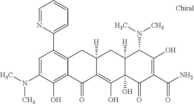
C12([H])C(O)(C(=O)C(C(N)=O)=C(O)C1N(C)C)C(O)=C1C([H])(C2)CC2=C(C3=CC=CC=N3)C=C(N(C)C)C(O)=C2C1=O
